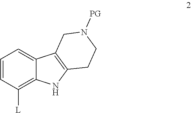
C1=CC([L])=C2C(=C1)C1=C(N2)CCN([PG])C1
